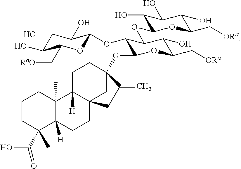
C1CC(C)(C(O)=O)C2([H])C(C)(C1)C1([H])C3(CC2)CC(OC2C(OC4OC(C[RaO])C(O)C(O)C4O)C(OC4C(O)C(O)C(O)C(C[ORa])O4)C(O)C(C[ORa])O2)(CC1)C(=C)C3
